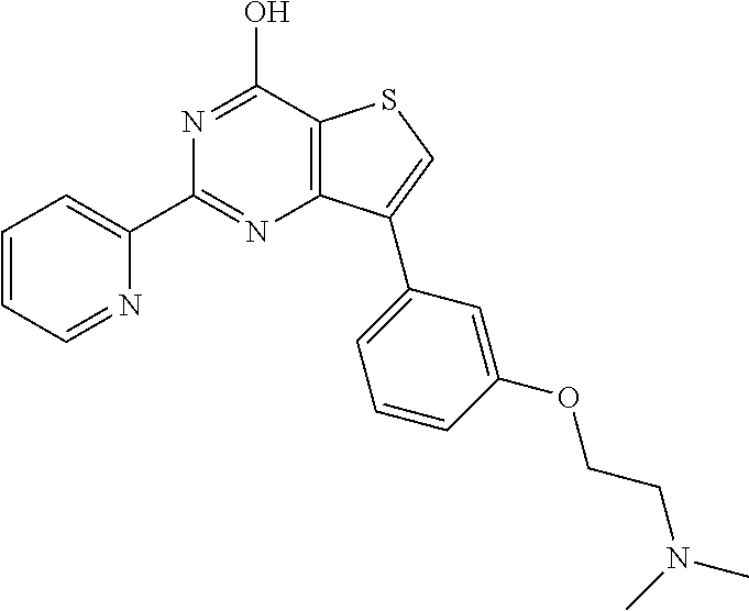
N1=C(C2=CC=CC=N2)N=C(O)C2=C1C(C1=CC=CC(OCCN(C)C)=C1)=CS2
